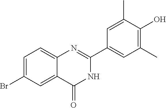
C1=C(Br)C=C2C(=C1)N=C(C1=CC(C)=C(O)C(C)=C1)NC2=O
